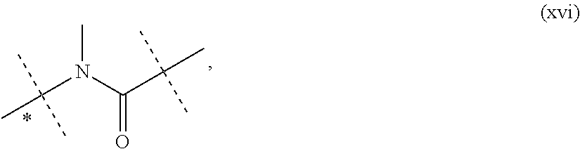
N(C)(C(C(C)(C)C)=O)C(C)(C)C
